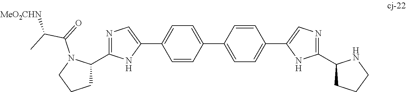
C1C(C2=NC=C(C3=CC=C(C4=CC=C(C5=CN=C(C6CCCN6)N5)C=C4)C=C3)N2)N(C(=O)C(C)[MeO2CHN])CC1
